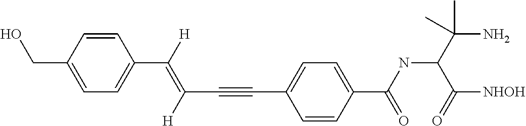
C1=CC(CO)=CC=C1C(=C(C#CC1=CC=C(C(NC(C(N)(C)C)C([NHOH])=O)=O)C=C1)[H])[H]
